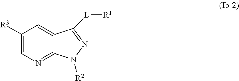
C1([R3])=CN=C2C(=C1)C([L][R1])=NN2[R2]
